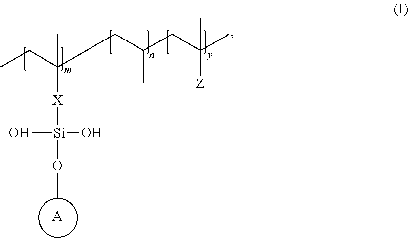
[A].CCC(CCC(CC(C)(C)[Z])C)(C)[X][Si](O)(O)OC
